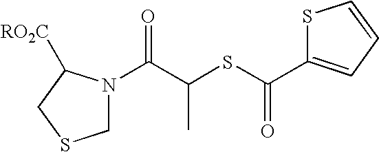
C1N(C(C(SC(C2=CC=CS2)=O)C)=O)C([RO2C])CS1
